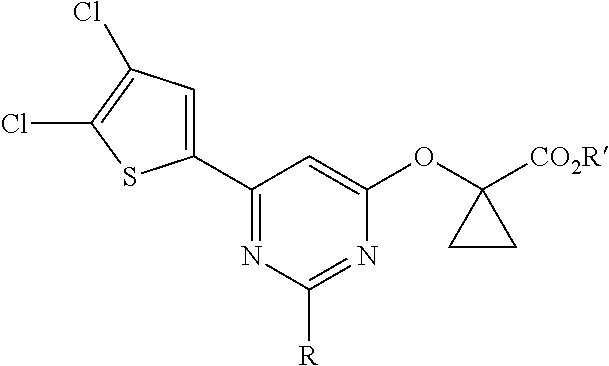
C1(C2=CC(Cl)=C(Cl)S2)=NC([R])=NC(OC2([CO2R])CC2)=C1
